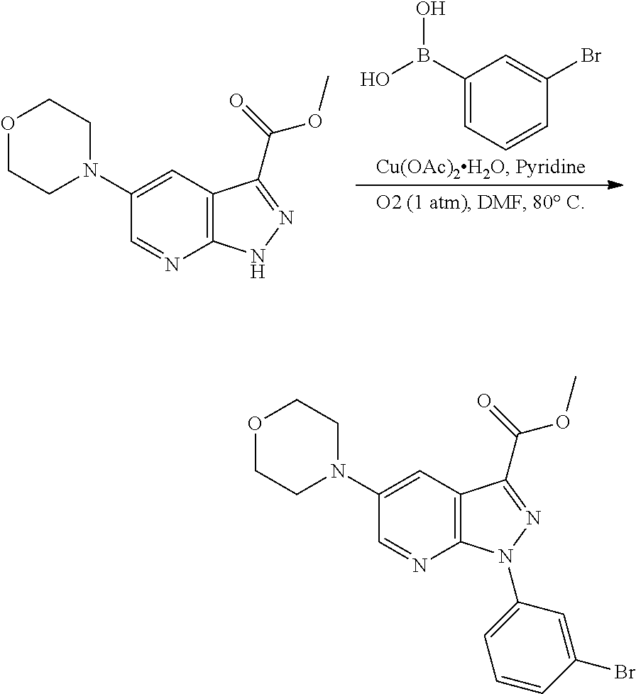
C1(B(O)O)=CC=CC(Br)=C1.C12=C(C=C(N3CCOCC3)C=N1)C(C(=O)OC)=NN2.C12=C(C=C(N3CCOCC3)C=N1)C(C(=O)OC)=NN2C1=CC=CC(Br)=C1
